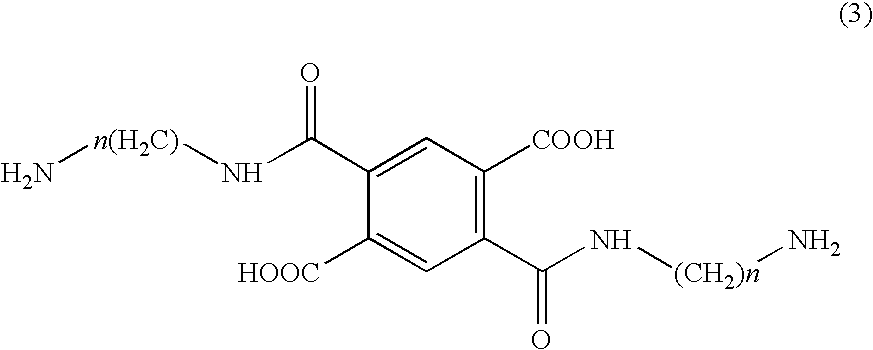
N[n(H2C)]NC(=O)C1=CC([COOH])=C(C(N[(CH2)n]N)=O)C=C1[HOOC]
